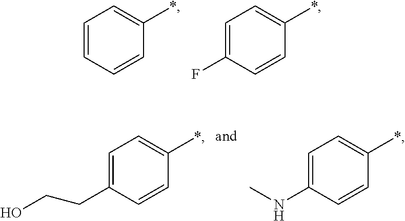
C1=CC=CC(*)=C1.C1=C(F)C=CC(*)=C1.C1=C(CCO)C=CC(*)=C1.C1=C(NC)C=CC(*)=C1
